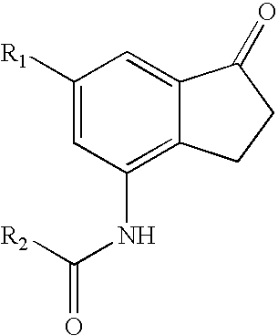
C1([R1])=CC(NC([R2])=O)=C2C(=C1)C(=O)CC2
